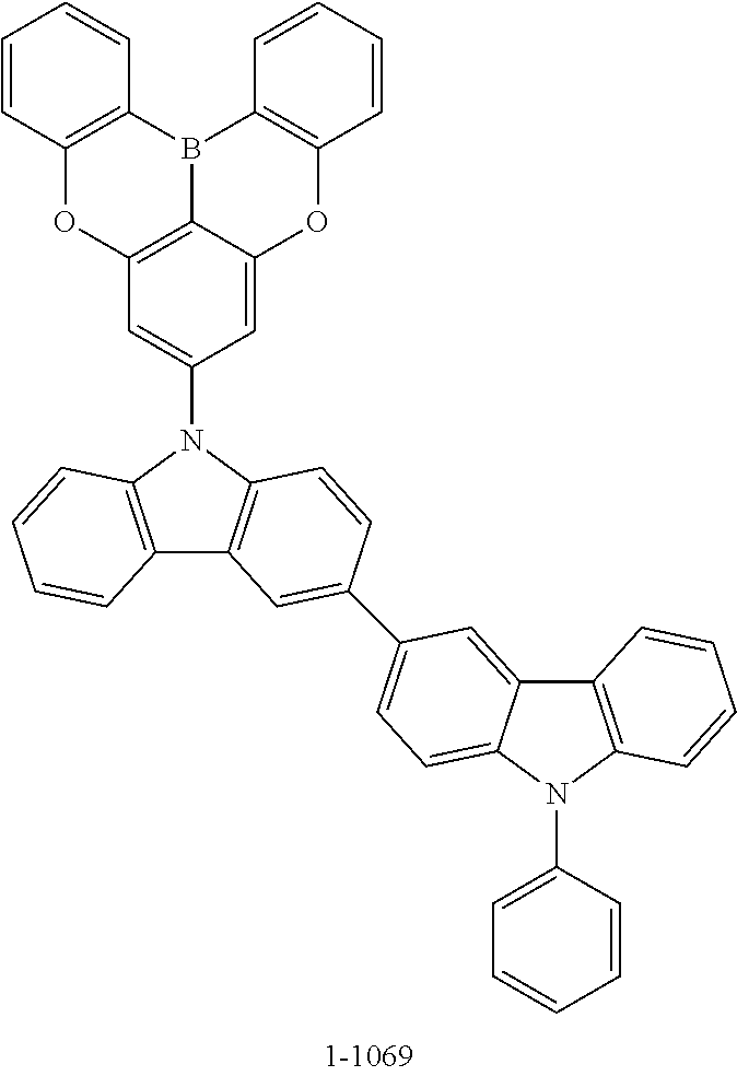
C12=C3C(=CC(N4C5=C(C6=C4C=CC=C6)C=C(C4=CC=C6C(=C4)C4=C(N6C6=CC=CC=C6)C=CC=C4)C=C5)=C1)OC1=C(B3C3=C(O2)C=CC=C3)C=CC=C1
